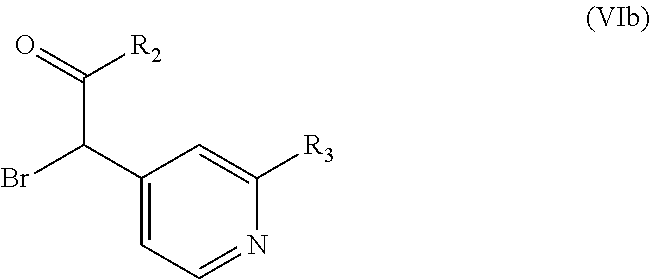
C(C(C1=CC=NC([R3])=C1)Br)(=O)[R2]
